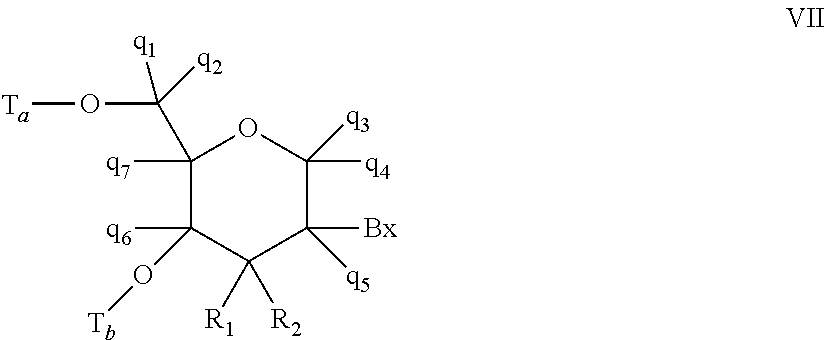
C1([q7])(C(O[Ta])([q1])[q2])C(O[Tb])([q6])C([R1])([R2])C([Bx])([q5])C([q3])([q4])O1
